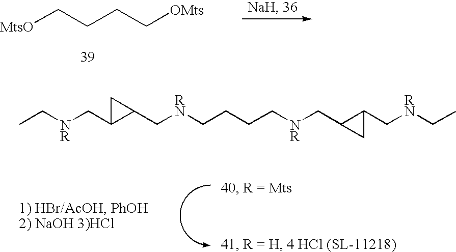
[MtsO]CCCC[OMts].CC[NR]CC1C(C[RN]CCCC[NR]CC2C(C[RN]CC)C2)C1
